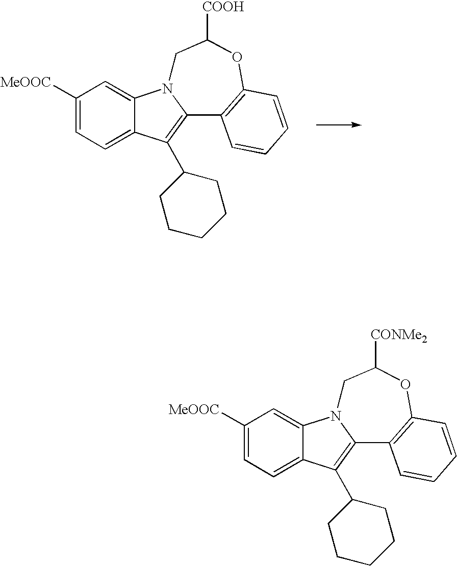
[MeOOC]C1=CC=C2C(=C1)N1C(=C2C2CCCCC2)C2=C(OC([COOH])C1)C=CC=C2.[MeOOC]C1=CC=C2C(=C1)N1C(=C2C2CCCCC2)C2=C(OC([CONMe2])C1)C=CC=C2
